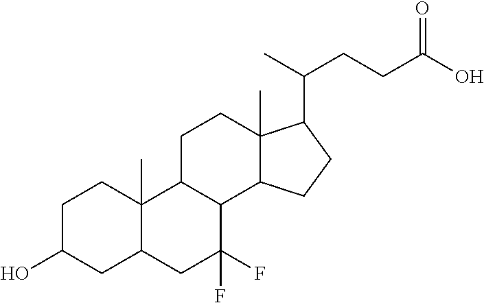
C1C(O)CC2C(C)(C1)C1C(C(F)(F)C2)C2C(C)(CC1)C(C(C)CCC(O)=O)CC2
